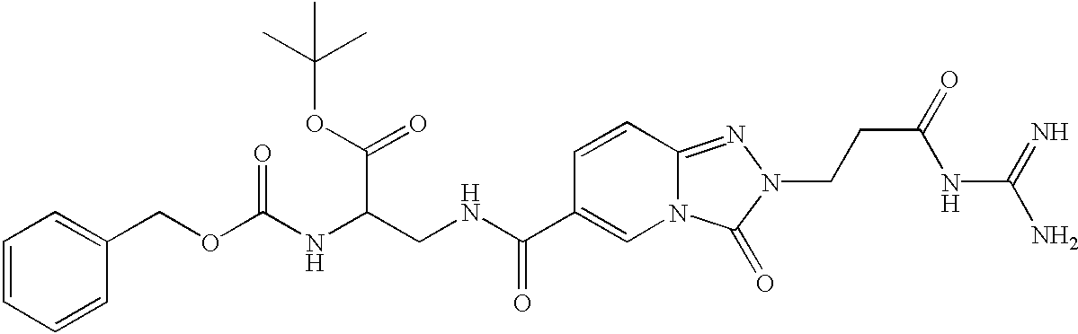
C1=CC2=NN(CCC(NC(N)=N)=O)C(=O)N2C=C1C(NCC(NC(OCC1=CC=CC=C1)=O)C(OC(C)(C)C)=O)=O
